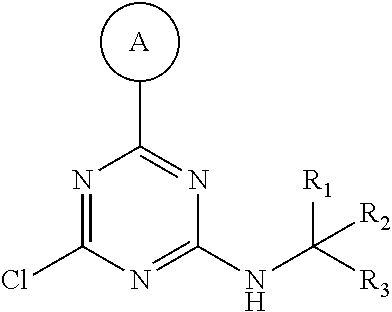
[A].CC1=NC(NC([R3])([R1])[R2])=NC(Cl)=N1
